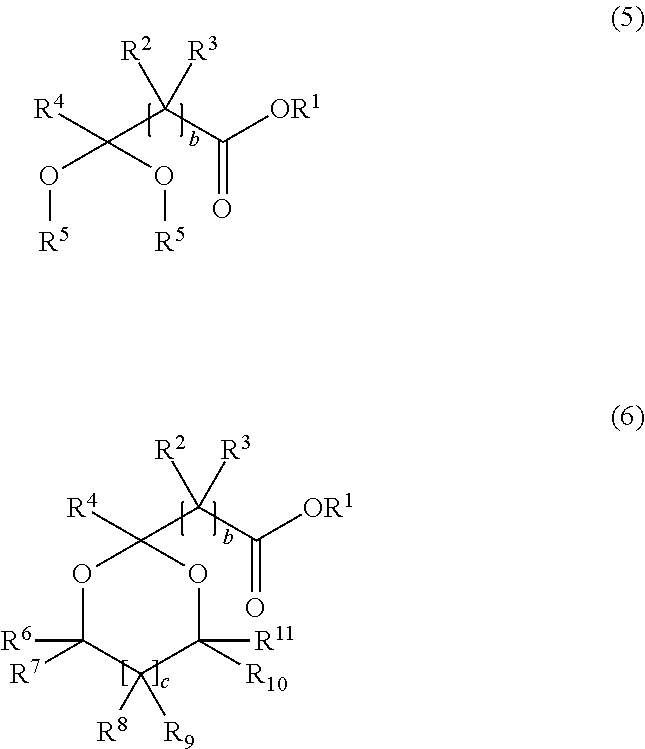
O1C([R7])([R6])C([R8])([R9])C([R10])([R11])OC1([R4])C(C([OR1])=O)([R2])[R3].O([R5])C(O[R5])([R4])C(C([OR1])=O)([R2])[R3]
